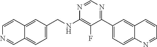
N1=CN=C(C2=CC=C3C(=C2)C=CC=N3)C(F)=C1NCC1=CC=C2C(=C1)C=CN=C2
